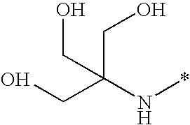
C(N*)(CO)(CO)CO
